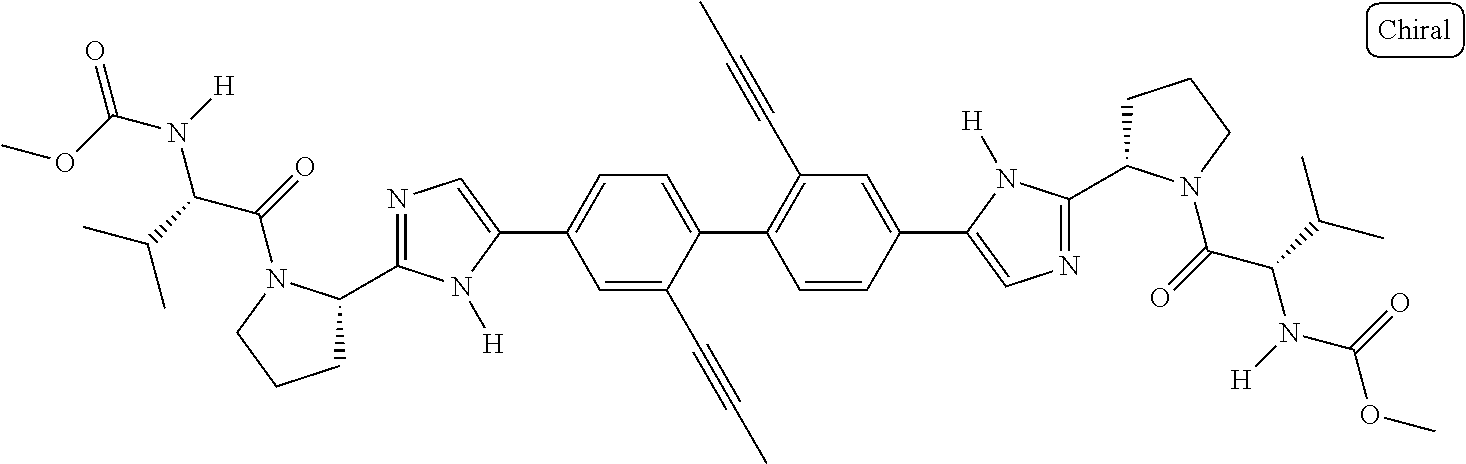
C1=CC(C2=CN=C(C3CCCN3C(=O)C(C(C)C)N([H])C(=O)OC)N2[H])=CC(C#CC)=C1C1=CC=C(C2=CN=C(C3CCCN3C(=O)C(C(C)C)N([H])C(OC)=O)N2[H])C=C1C#CC
